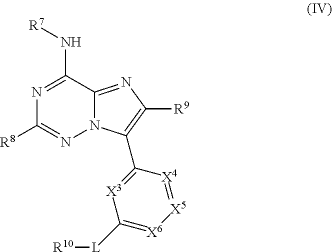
N1=C(N[R7])C2=NC([R9])=C(C3=[X3]C([L][R10])=[X6][X5]=[X4]3)N2N=C1[R8]
